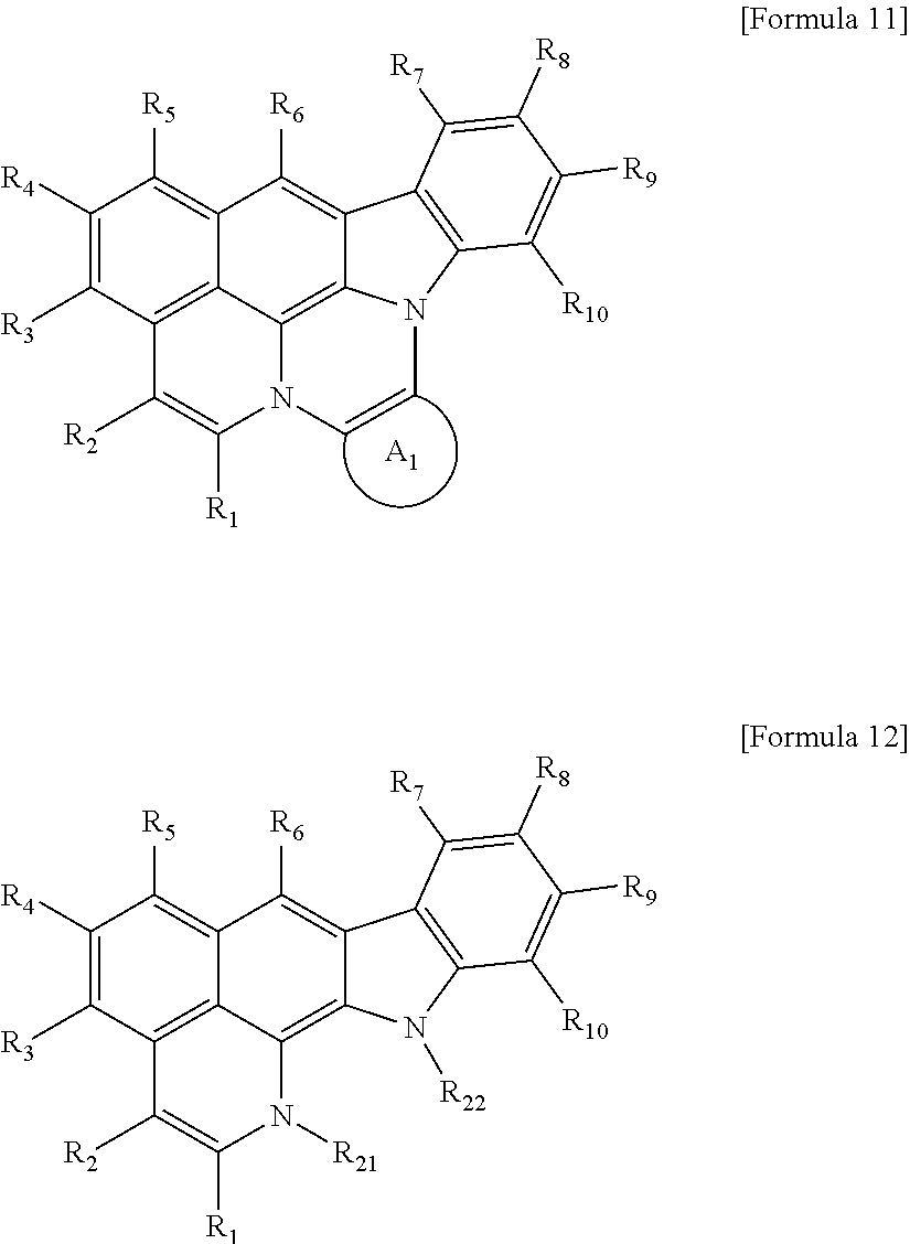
C1([R4])=C([R3])C2=C3C(=C1[R5])C([R6])=C1C4=C3N(C([R1])=C2[R2])C=CN4C2=C1C([R7])=C([R8])C([R9])=C2[R10].[A1].C1([R4])=C([R3])C2=C3C(=C1[R5])C([R6])=C1C(=C3N([R21])C([R1])=C2[R2])N([R22])C2=C1C([R7])=C([R8])C([R9])=C2[R10]
